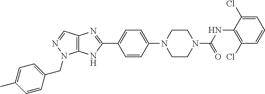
N1(C(=O)NC2=C(Cl)C=CC=C2Cl)CCN(C2=CC=C(C3=NC4=C(N3)N(CC3=CC=C(C)C=C3)N=C4)C=C2)CC1
